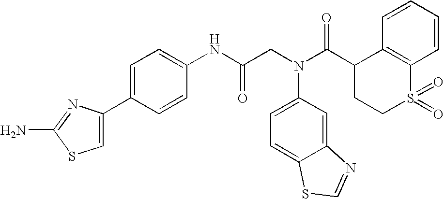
NC1=NC(C2=CC=C(NC(CN(C3=CC=C4C(=C3)N=CS4)C(C3CCS(=O)(=O)C4=C3C=CC=C4)=O)=O)C=C2)=CS1
